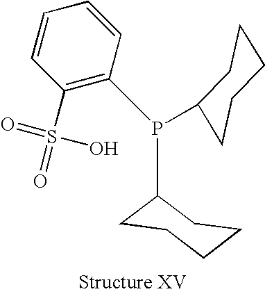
C1(P(C2CCCCC2)C2=C(S(=O)(=O)O)C=CC=C2)CCCCC1
